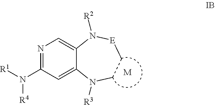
[R1]N(C1=NC=C2C(=C1)N([R3])CC[E]N2[R2])[R4].[M]
